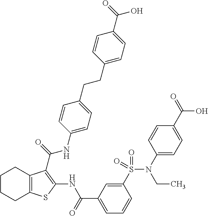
C1CCC2=C(C1)C(C(=O)NC1=CC=C(CCC3=CC=C(C(=O)O)C=C3)C=C1)=C(NC(C1=CC=CC(S(N(C3=CC=C(C(=O)O)C=C3)CC)(=O)=O)=C1)=O)S2
